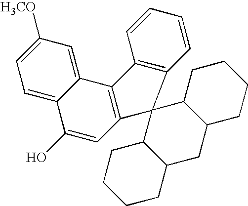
C12=CC([H3CO])=CC=C1C(O)=CC1=C2C2=C(C=CC=C2)C12C1C(CC3C2CCCC3)CCCC1
